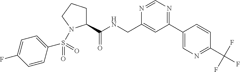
C1(C(NCC2=CC(C3=CN=C(C(F)(F)F)C=C3)=NC=N2)=O)CCCN1S(C1=CC=C(F)C=C1)(=O)=O
